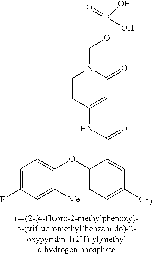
P(OCN1C=CC(NC(C2=CC([CF3])=CC=C2OC2=CC=C(F)C=C2[Me])=O)=CC1=O)(O)(O)=O
